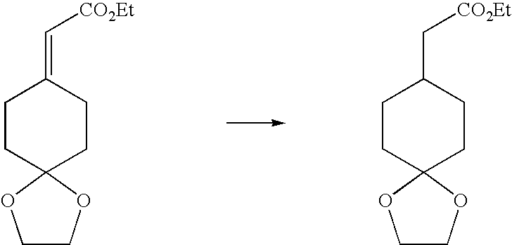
C1COC2(O1)CCC(=C[CO2Et])CC2.C1COC2(O1)CCC(C[CO2Et])CC2
